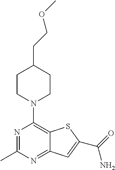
N1=C(C)N=C2C(=C1N1CCC(CCOC)CC1)SC(C(=O)N)=C2
